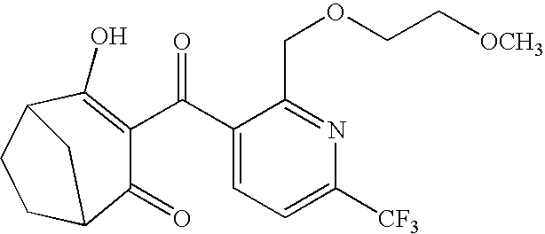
C1(C(C2=C(O)C3CCC(C2=O)C3)=O)=CC=C([CF3])N=C1COCC[OCH3]
